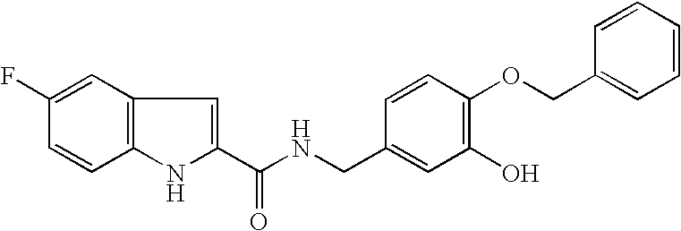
C12=C(C=C(F)C=C1)C=C(C(NCC1=CC(O)=C(OCC3=CC=CC=C3)C=C1)=O)N2
